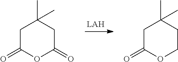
[LAH].C1C(=O)OC(=O)CC1(C)C.C1C(=O)OCCC1(C)C
